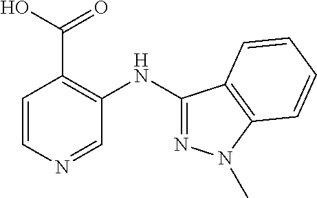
C1=CN=CC(NC2=NN(C)C3=C2C=CC=C3)=C1C(O)=O
